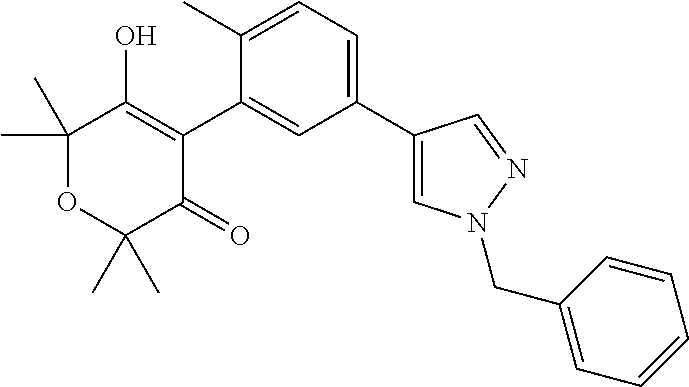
C1(C2=CC=C(C)C(C3=C(O)C(C)(C)OC(C)(C)C3=O)=C2)=CN(CC2=CC=CC=C2)N=C1
